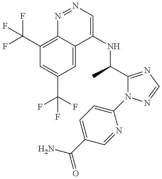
C1(C(F)(F)F)=C2C(=CC(C(F)(F)F)=C1)C(NC(C1=NC=NN1C1=CC=C(C(=O)N)C=N1)C)=CN=N2
